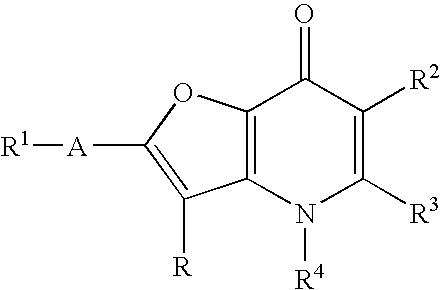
[R1][A]C1=C([R])C2=C(O1)C(=O)C([R2])=C([R3])N2[R4]
